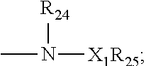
CN([R24])[X1R25]
